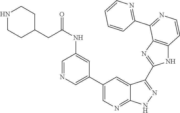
C1=NC=C(C2=CN=C3C(=C2)C(C2=NC4=C(N2)C=CN=C4C2=NC=CC=C2)=N[N H]3)C=C1NC(=O)CC1CCNCC1
